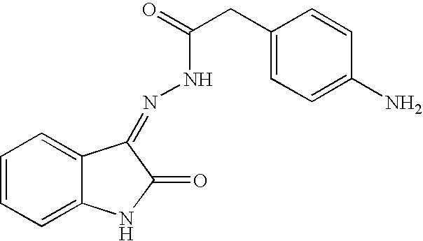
C1=CC=C2C(=C1)C(=NNC(=O)CC1=CC=C(N)C=C1)C(=O)N2
